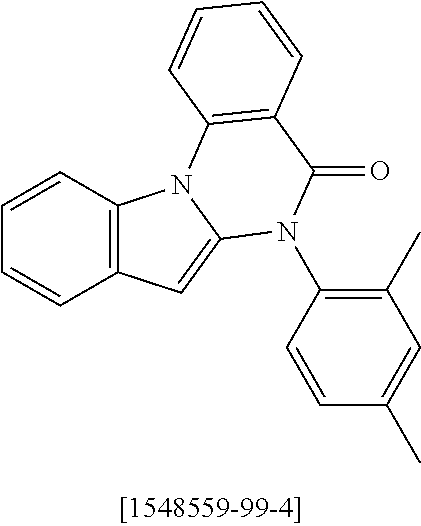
C1=CC2=C(C=C1)C=C1N2C2=C(C(=O)N1C1=C(C)C=C(C)C=C1)C=CC=C2
